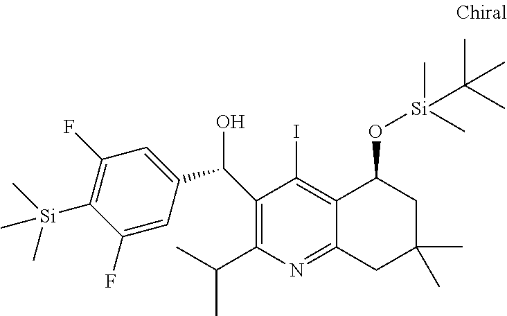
C12=C(I)C(C(C3=CC(F)=C([Si](C)(C)C)C(F)=C3)O)=C(C(C)C)N=C1CC(C)(C)CC2O[Si](C(C)(C)C)(C)C
